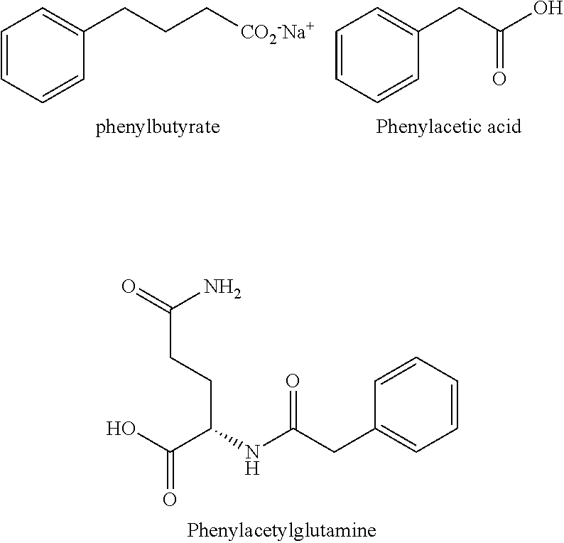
C1(CC(NC(C(O)=O)CCC(=O)N)=O)=CC=CC=C1.C1=CC=CC(CCC[CO2-Na+])=C1.O=C(CC1=CC=CC=C1)O
